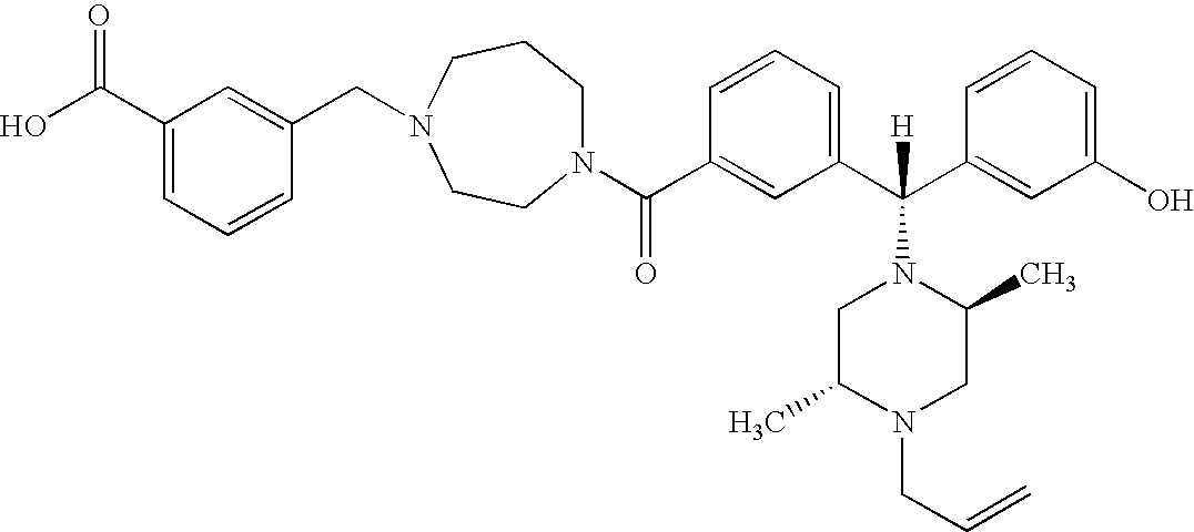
N1(C(C2=CC(C(C3=CC(O)=CC=C3)([H])N3CC(C)N(CC=C)CC3C)=CC=C2)=O)CCCN(CC2=CC(C(O)=O)=CC=C2)CC1
